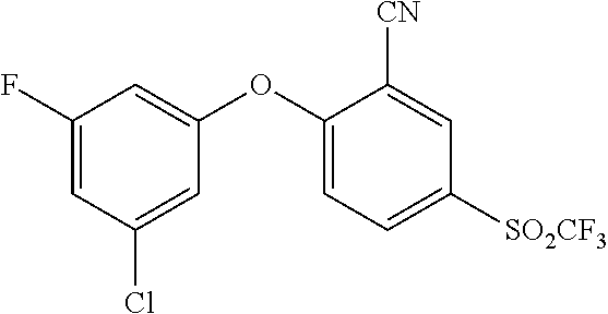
C1(F)=CC(Cl)=CC(OC2=CC=C([SO2CF3])C=C2[CN])=C1
